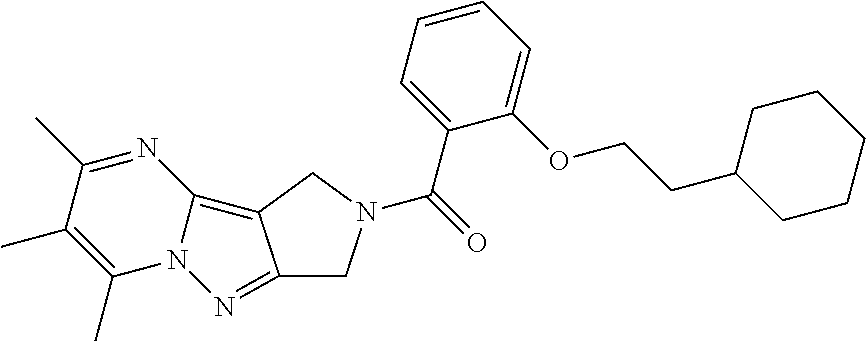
C(=O)(C1=CC=CC=C1OCCC1CCCCC1)N1CC2=NN3C(C)=C(C)C(C)=NC3=C2C1
